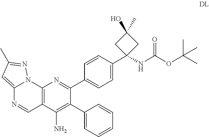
C12=C(C(N)=C(C3=CC=CC=C3)C(C3=CC=C(C4(NC(OC(C)(C)C)=O)CC(O)(C)C4)C=C3)=N1)C=NC1=CC(C)=NN21
